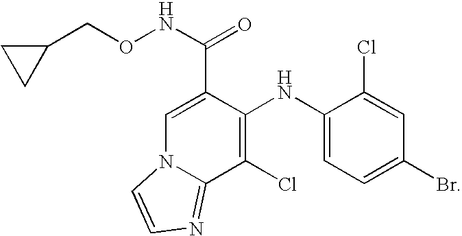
C1(Cl)=C(NC2=CC=C(Br)C=C2Cl)C(C(NOCC2CC2)=O)=CN2C1=NC=C2
